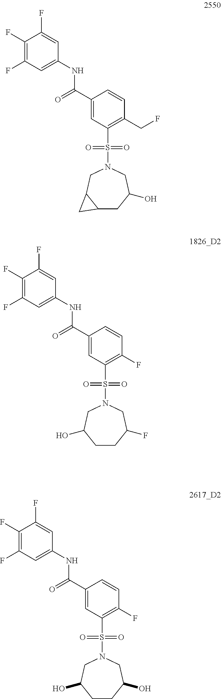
C1(F)=C(F)C=C(NC(C2=CC(S(N3CC(O)CCC(F)C3)(=O)=O)=C(F)C=C2)=O)C=C1F.C1(F)=C(F)C=C(NC(C2=CC(S(N3CC4C(CC(O)C3)C4)(=O)=O)=C(CF)C=C2)=O)C=C1F.C1(F)=C(F)C=C(NC(C2=CC(S(N3CC(O)CCC(O)C3)(=O)=O)=C(F)C=C2)=O)C=C1F
